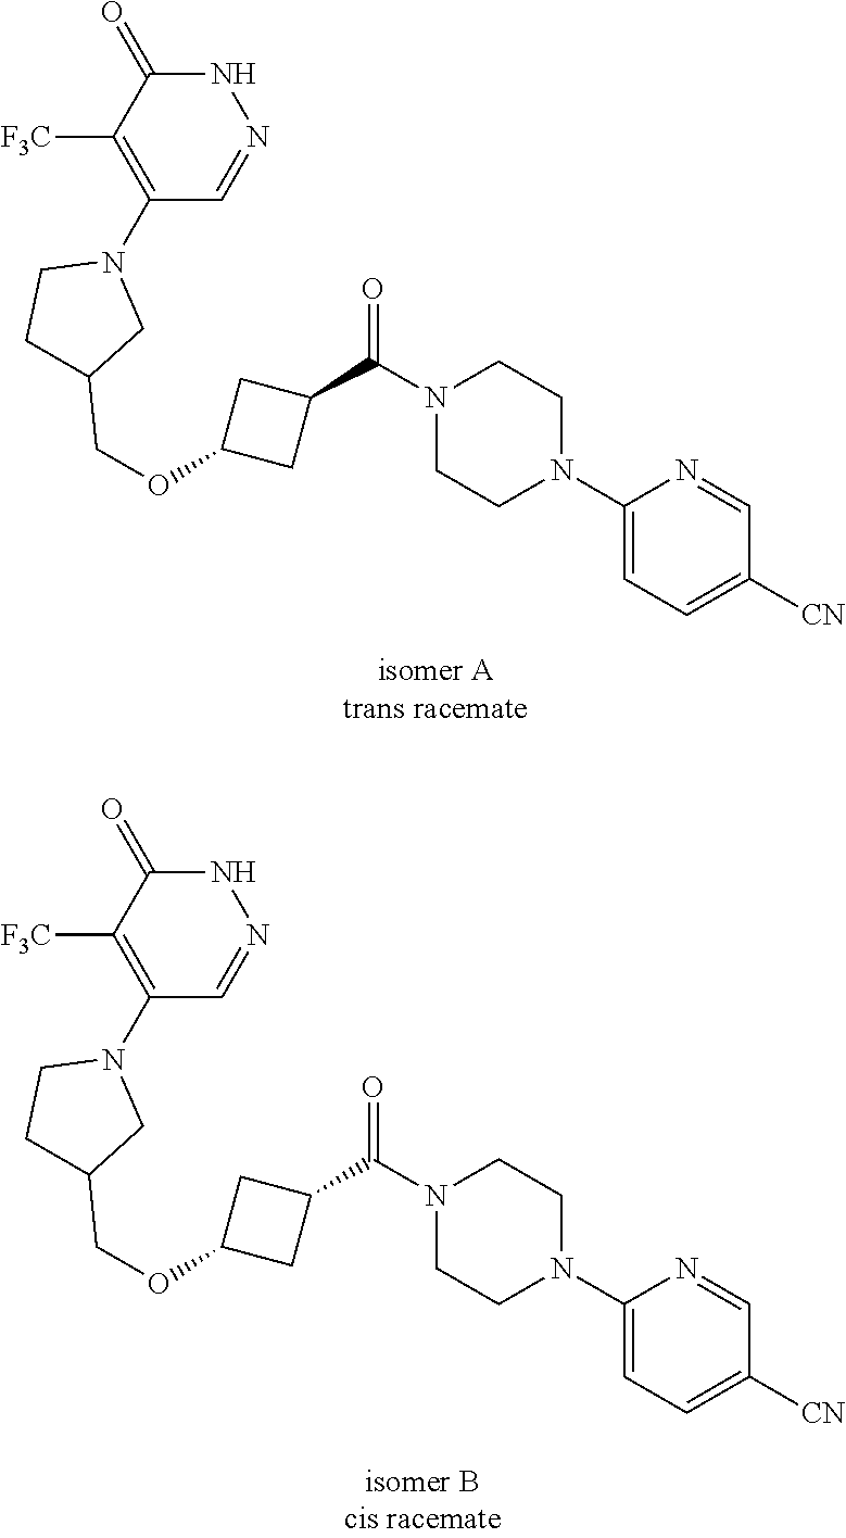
N1C(=O)C([F3C])=C(N2CCC(COC3CC(C(N4CCN(C5=CC=C([CN])C=N5)CC4)=O)C3)C2)C=N1.N1C(=O)C([F3C])=C(N2CCC(COC3CC(C(N4CCN(C5=CC=C([CN])C=N5)CC4)=O)C3)C2)C=N1
